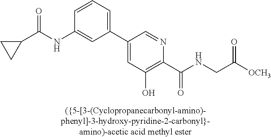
C1=CC(NC(C2CC2)=O)=CC(C2=CC(O)=C(C(NCC([OCH3])=O)=O)N=C2)=C1
